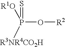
O([R2])P(=S)([R1O])[R3NR4CO2H]
